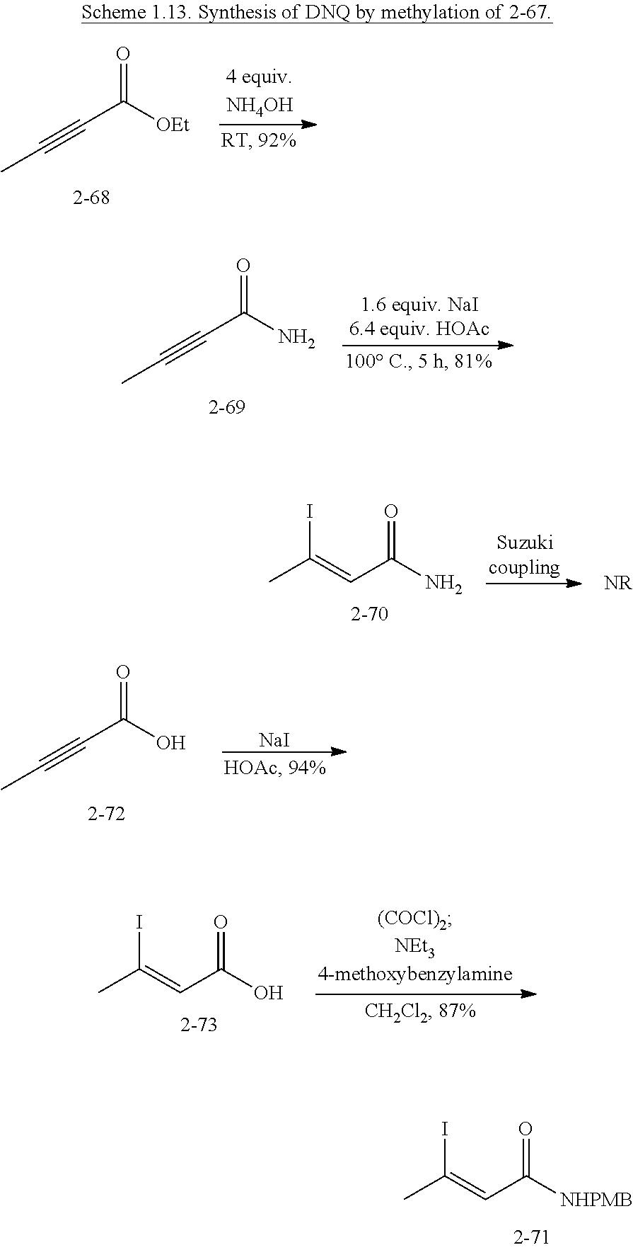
O=C([OEt])C#CC.O=C(N)C#CC.IC(=CC(N)=O)C.IC(=CC([NHPMB])=O)C.O=C(O)C#CC.[NaI].IC(=CC(O)=O)C
